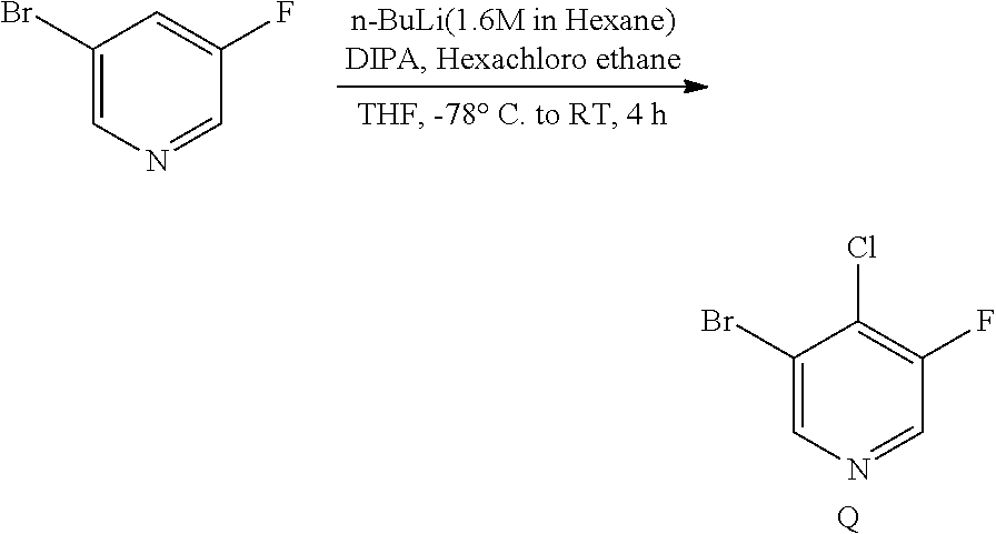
C1(Br)=CN=CC(F)=C1.C1(Br)=CN=CC(F)=C1Cl.[Q]
